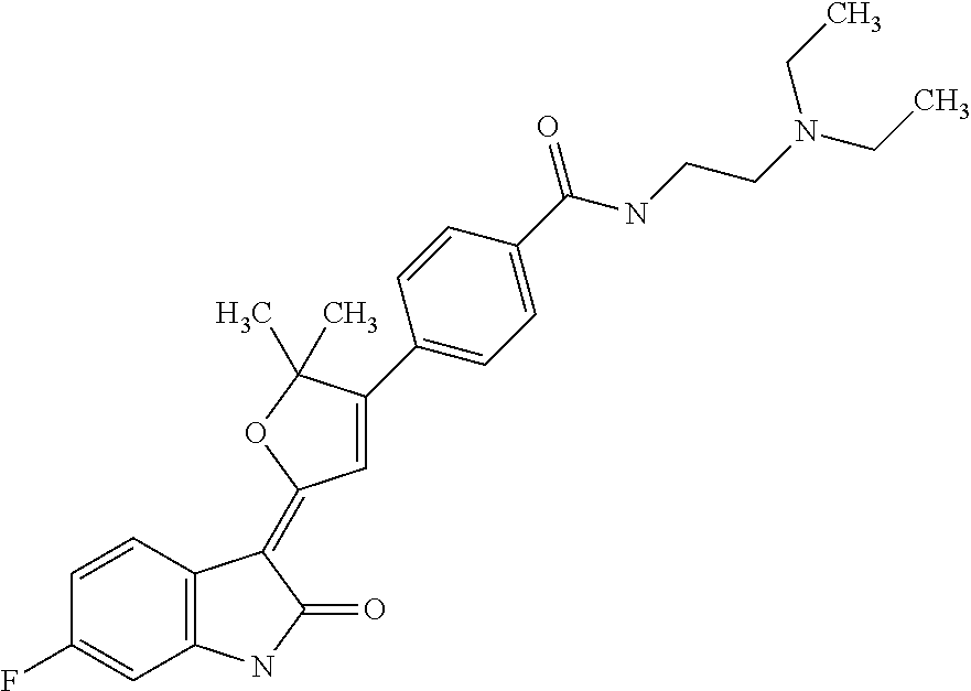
C1(F)=CC2=C(C=C1)C(=C1C=C(C3=CC=C(C(=O)NCCN(CC)CC)C=C3)C(C)(C)O1)C(=O)N2
